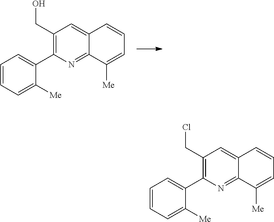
C1(CO)=C(C2=CC=CC=C2[Me])N=C2C(=C1)C=CC=C2[Me].C1(CCl)=C(C2=CC=CC=C2[Me])N=C2C(=C1)C=CC=C2[Me]
